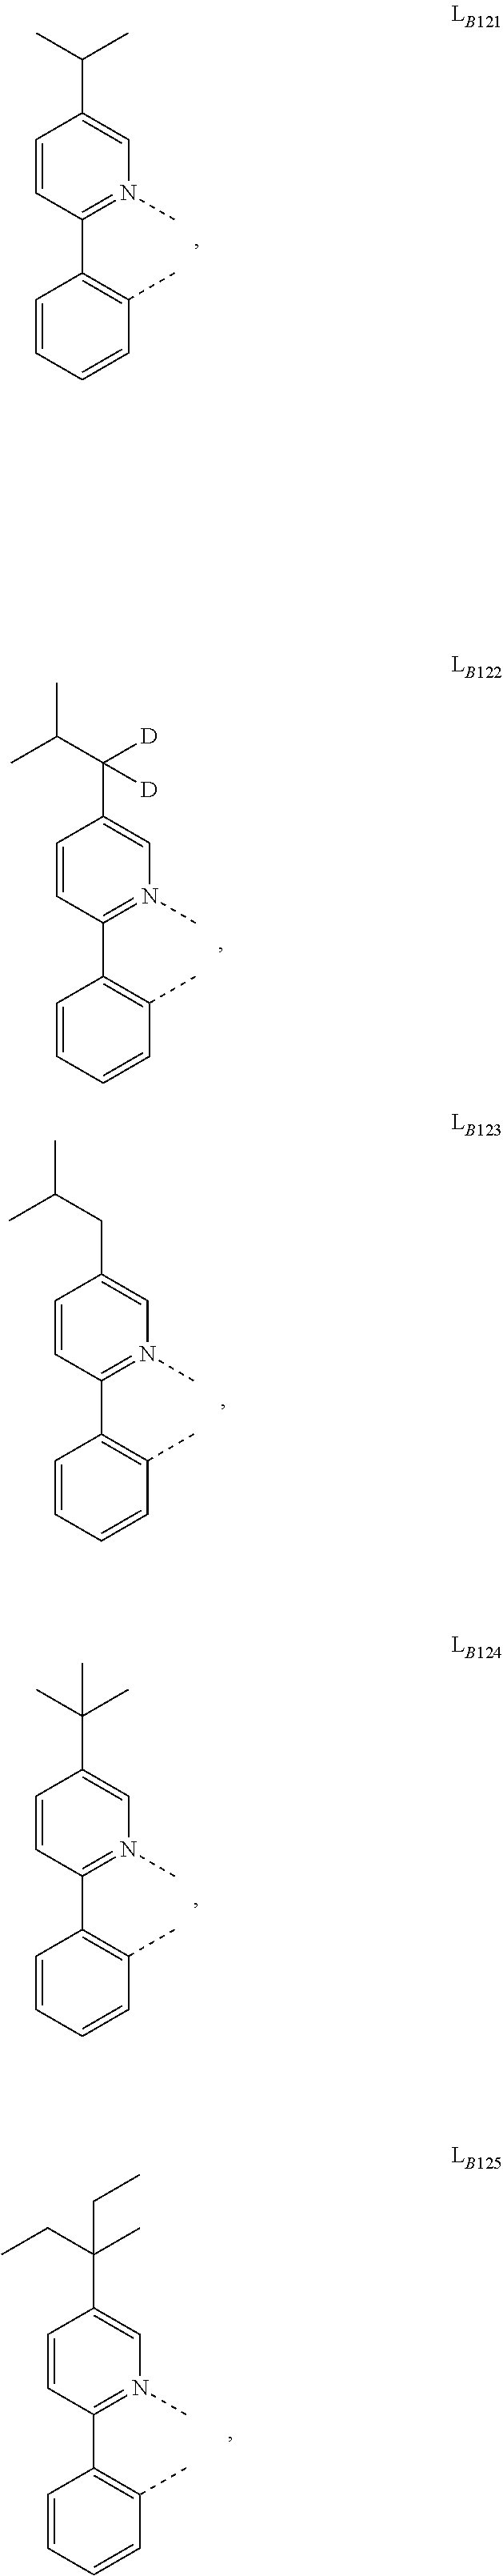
C1=CC(C)=C(C2=N(C)C=C(C(C)C)C=C2)C=C1.C1=CC(C)=C(C2=N(C)C=C(C([D])([D])C(C)C)C=C2)C=C1.C1=CC(C)=C(C2=N(C)C=C(CC(C)C)C=C2)C=C1.C1=CC(C)=C(C2=N(C)C=C(C(C)(C)C)C=C2)C=C1.C1=CC(C)=C(C2=N(C)C=C(C(C)(CC)CC)C=C2)C=C1
